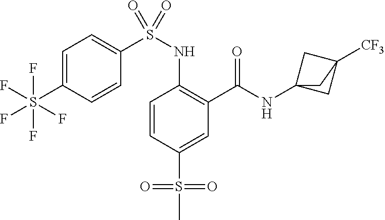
C1=CC(S(C)(=O)=O)=CC(C(=O)NC23CC([CF3])(C2)C3)=C1NS(C1=CC=C(S(F)(F)(F)(F)F)C=C1)(=O)=O
